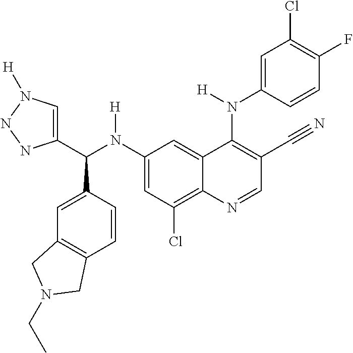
C1(N(C(C2=CN([H])NN2)C2=CC3=C(C=C2)CN(CC)C3)[H])=CC(Cl)=C2C(=C1)C(N(C1=CC(Cl)=C(F)C=C1)[H])=C(C#N)C=N2
